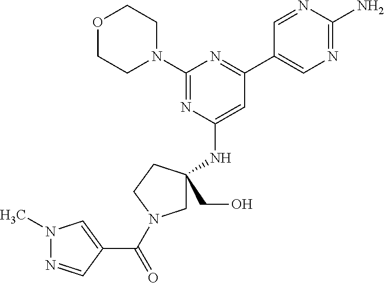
O1CCN(C2=NC(NC3(CO)CN(C(=O)C4=CN(C)N=C4)CC3)=CC(C3=CN=C(N)N=C3)=N2)CC1
